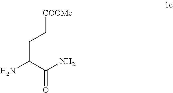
C(C([NH2])=O)(N)CC[COOMe]
